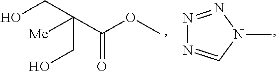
OCC(C(OC)=O)(CO)[Me].N1=NN(C)C=N1
